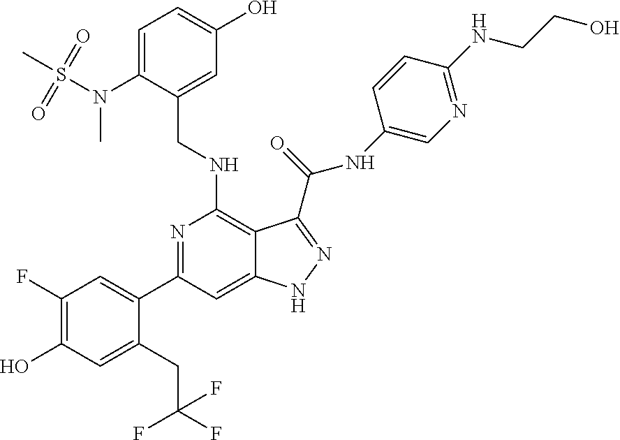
C(NC1=C2C(=CC(C3=CC(F)=C(O)C=C3CC(F)(F)F)=N1)NN=C2C(NC1=CN=C(NCCO)C=C1)=O)C1=CC(O)=CC=C1N(S(C)(=O)=O)C
